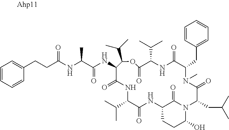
C(CC(NC(C(NC1C(=O)NC(C(C)C)C(=O)NC2CCC(O)N(C2=O)C(CC(C)C)C(=O)N(C)C(CC2=CC=CC=C2)C(=O)NC(C(C)C)C(=O)OC1C(C)C)=O)C)=O)C1=CC=CC=C1
